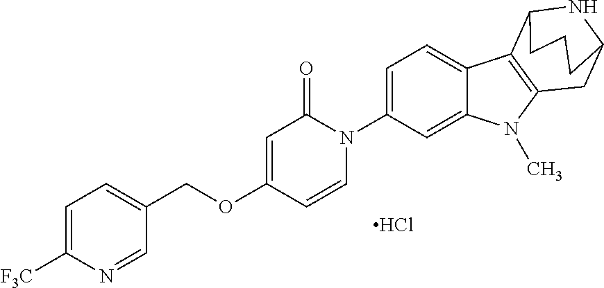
Cl.O(C1=CC(=O)N(C2=CC=C3C(=C2)N(C)C2=C3C3NC(C2)CCC3)C=C1)CC1=CC=C([F3C])N=C1
